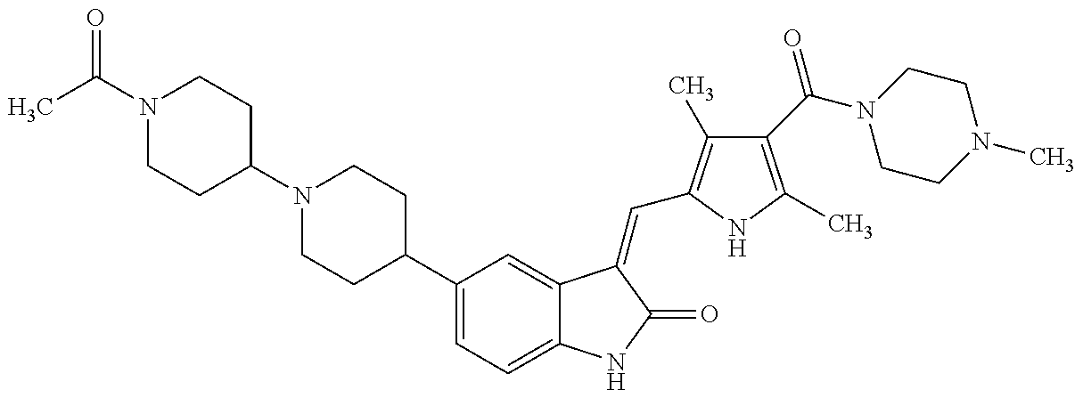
CC(N1CCC(N2CCC(C3=CC=C4C(=C3)C(=CC3=C(C)C(C(N5CCN(C)CC5)=O)=C(C)N3)C(=O)N4)CC2)CC1)=O
